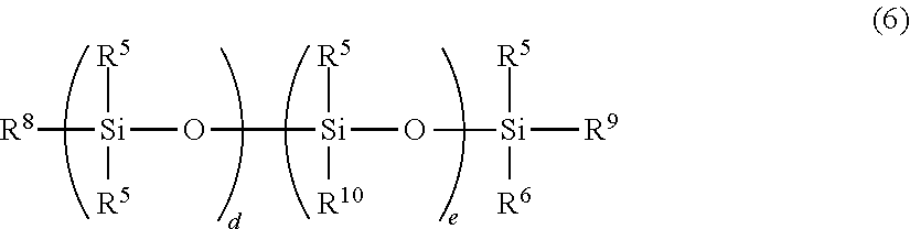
[R8][Si](O[Si](O)([R5])[R10])([R5])[R5].[Si]([R9])([R5])([R6])C
